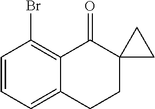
C1=CC=C2C(=C1Br)C(=O)C1(CC2)CC1
